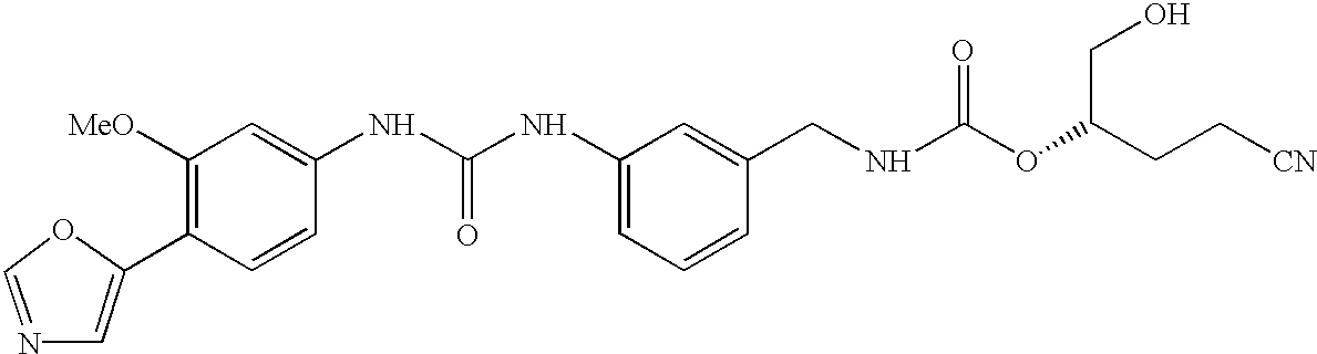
C1=C(C2=C([MeO])C=C(NC(NC3=CC=CC(CNC(OC(CC[CN])CO)=O)=C3)=O)C=C2)OC=N1
